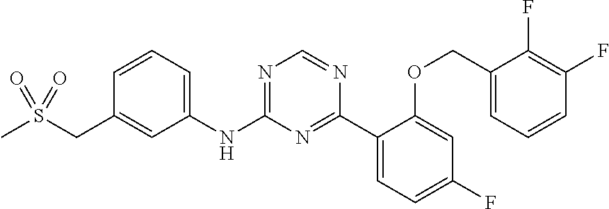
C1=CC=C(NC2=NC=NC(C3=CC=C(F)C=C3OCC3=CC=CC(F)=C3F)=N2)C=C1CS(C)(=O)=O
